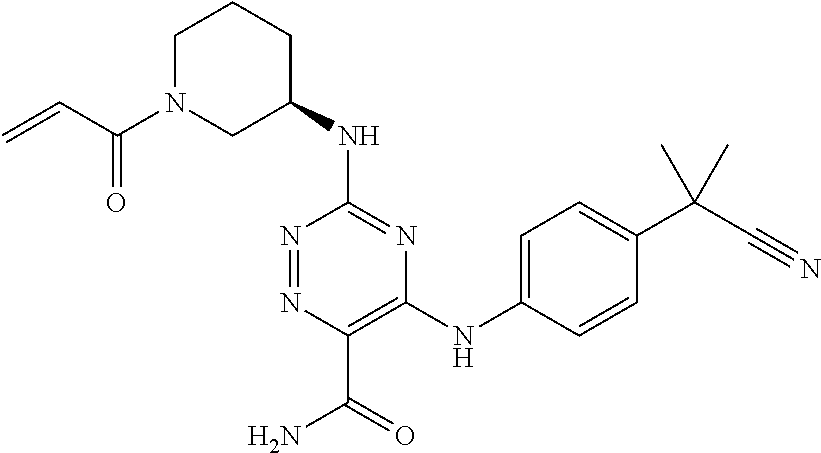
C1(NC2CCCN(C(C=C)=O)C2)=NC(NC2=CC=C(C(C#N)(C)C)C=C2)=C(C(=O)N)N=N1
